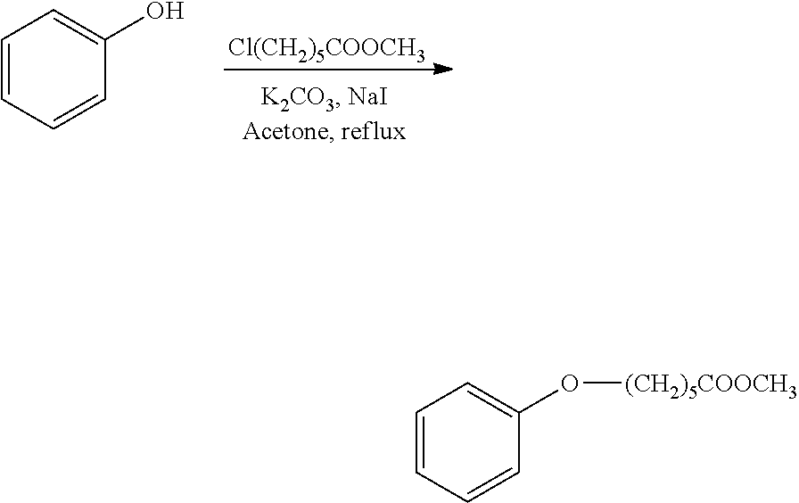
[Cl(CH2)5COOCH3].C1=CC=CC(O)=C1.C1=CC=CC(O[(CH2)5COOCH3])=C1
